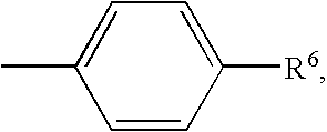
C1=CC([R6])=CC=C1C
